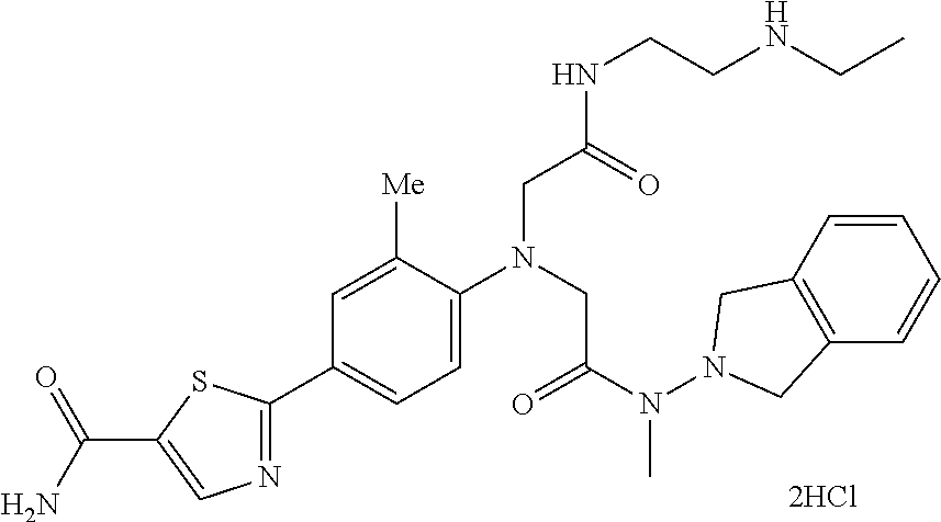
C1=C([Me])C(N(CC(N(N2CC3=C(C2)C=CC=C3)C)=O)CC(NCCNCC)=O)=CC=C1C1=NC=C(C(N)=O)S1
